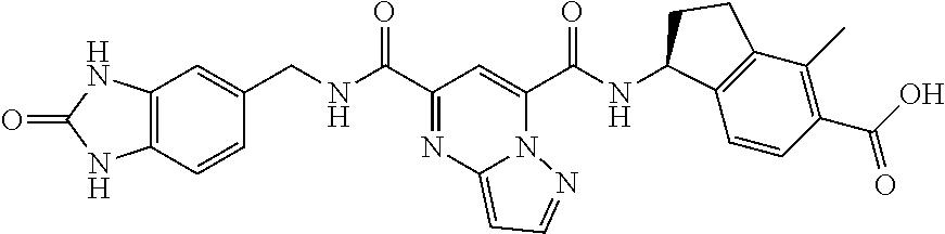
C1(C(NCC2=CC3=C(C=C2)NC(=O)N3)=O)=NC2=CC=NN2C(C(NC2C3=C(C(C)=C(C(O)=O)C=C3)CC2)=O)=C1
